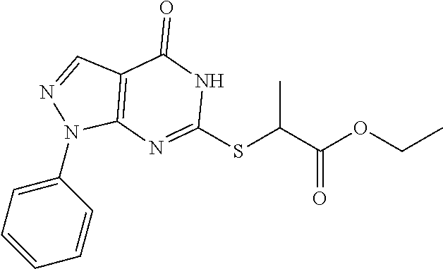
C1(N2C3=C(C=N2)C(=O)NC(SC(C(OCC)=O)C)=N3)=CC=CC=C1
